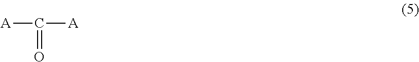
[A]C([A])=O
